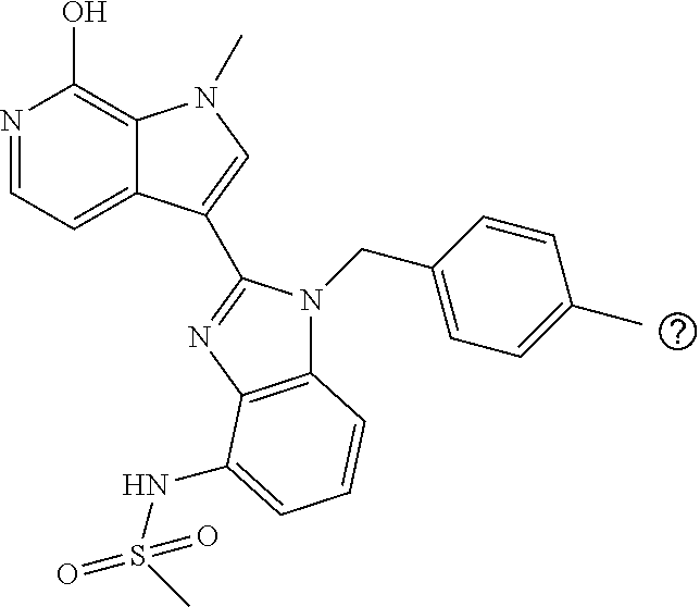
N1=CC=C2C(=C1O)N(C)C=C2C1=NC2=C(N1CC1=CC=C(C)C=C1)C=CC=C2NS(=O)(C)=O
